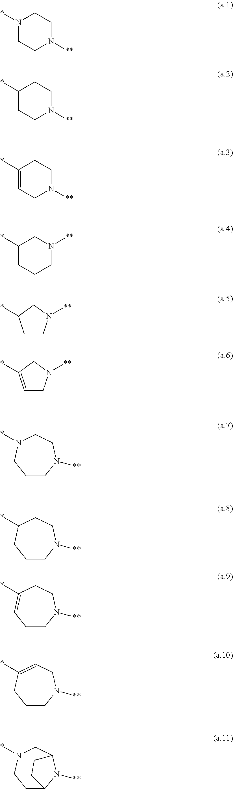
N1(*)CCN([**])CC1.C1(*)CCN([**])CC1.C1(*)=CCN([**])CC1.C1(*)CCCN([**])C1.C1CN([**])CC1*.C1=C(*)CN([**])C1.C1CN([**])CCN(*)C1.C1CN([**])CCC(*)C1.C1CN([**])CCC(*)=C1.C1CN([**])CC=C(*)C1.C1C2N([**])C(CN(*)C1)CC2
